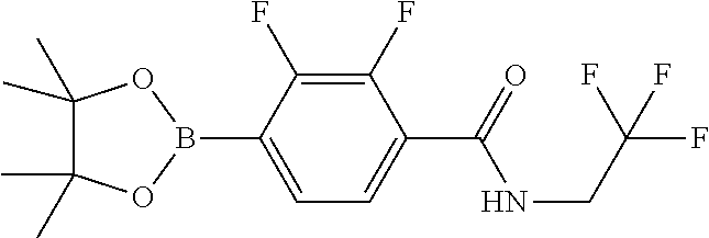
C1(C)(C)C(C)(C)OB(C2=CC=C(C(=O)NCC(F)(F)F)C(F)=C2F)O1
